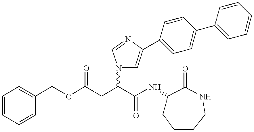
O(C(CC(C(NC1CCCCNC1=O)=O)N1C=C(C2=CC=C(C3=CC=CC=C3)C=C2)N=C1)=O)CC1=CC=CC=C1
